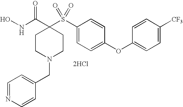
N(C(C1(S(C2=CC=C(OC3=CC=C([CF3])C=C3)C=C2)(=O)=O)CCN(CC2=CC=NC=C2)CC1)=O)O.[2HCl]
